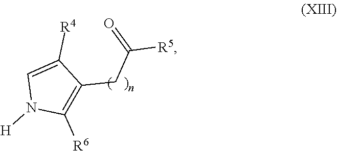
C1=C([R4])C(CC(=O)[R5])=C([R6])N1[H]
